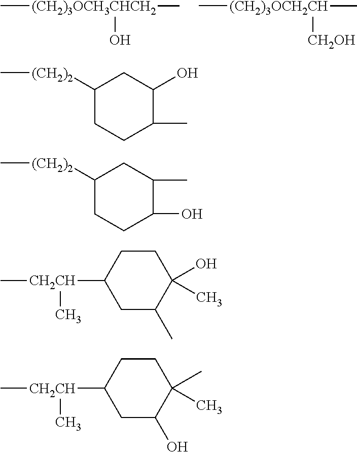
C[(CH2)3OCH3CHCH2](C)O.C[(CH2)3OCH2CH](C)[CH2OH].C[(CH2)2]C1CCC(C)C(O)C1.C[(CH2)2]C1CCC(O)C(C)C1.C1(O)(C)CCC([CH2CH](C)C)CC1C.C1(C)(C)CCC([CH2CH](C)C)CC1O
